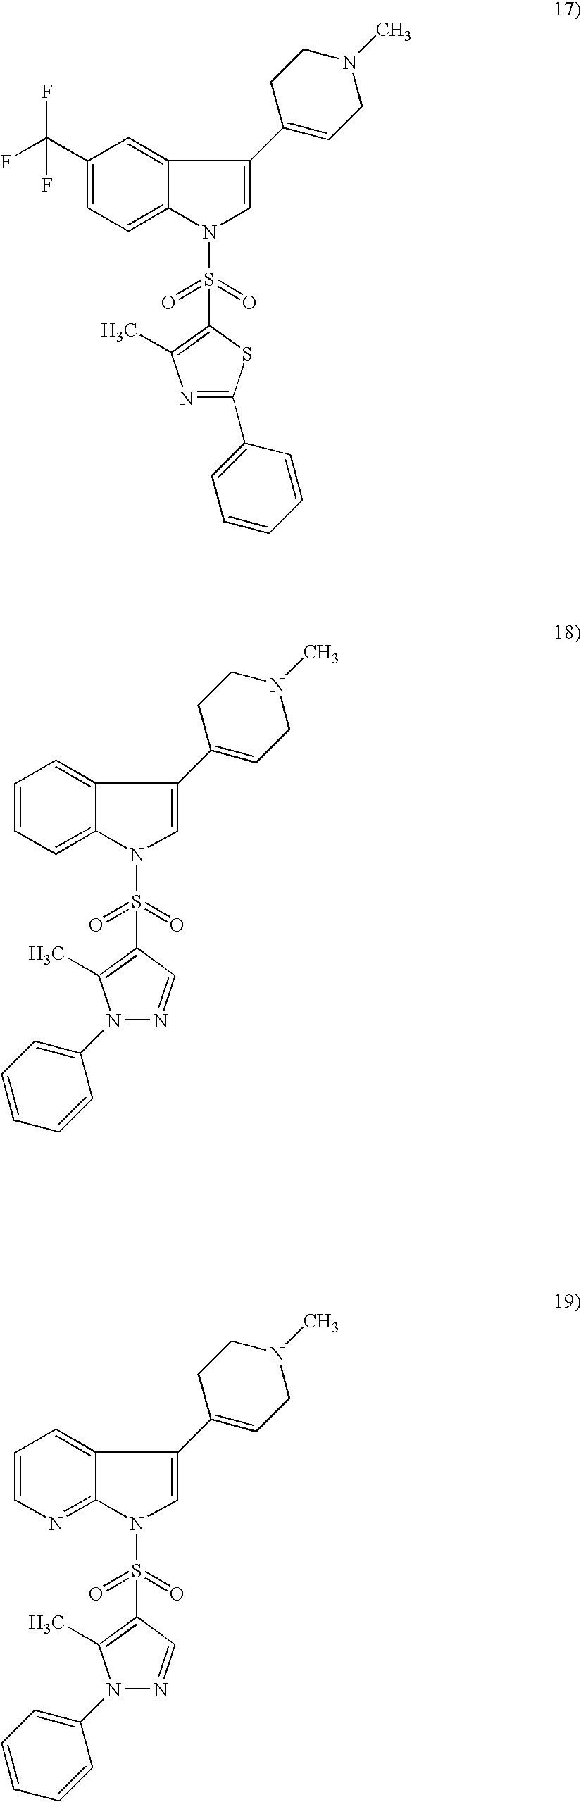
C1(C(F)(F)F)=CC=C2C(=C1)C(C1=CCN(C)CC1)=CN2S(=O)(=O)C1=C(C)N=C(C2=CC=CC=C2)S1.C1=CC=C2C(=C1)C(C1=CCN(C)CC1)=CN2S(=O)(=O)C1=C(C)N(C2=CC=CC=C2)N=C1.C1=CN=C2C(=C1)C(C1=CCN(C)CC1)=CN2S(=O)(=O)C1=C(C)N(C2=CC=CC=C2)N=C1
